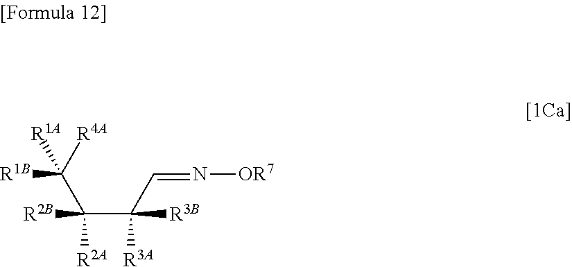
C(C(C=N[OR7])([R3A])[R3B])(C([R4A])([R1B])[R1A])([R2A])[R2B]
